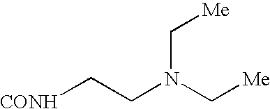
[CONH]CCN(C[Me])C[Me]
